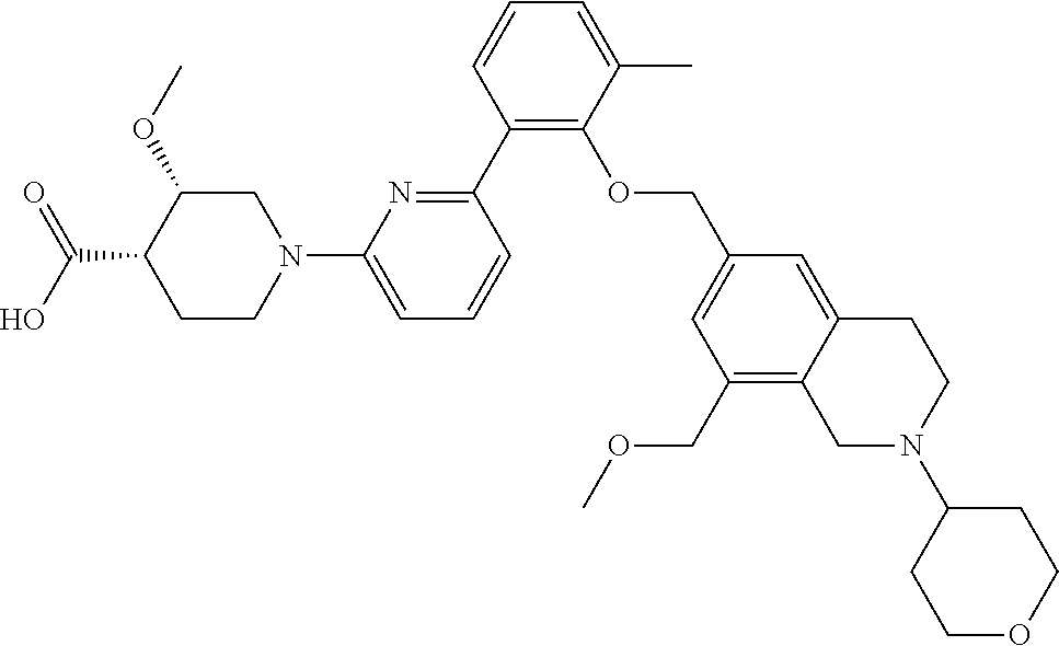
C1(C2=NC(N3CC(OC)C(C(O)=O)CC3)=CC=C2)=C(OCC2=CC(COC)=C3C(=C2)CCN(C2CCOCC2)C3)C(C)=CC=C1
